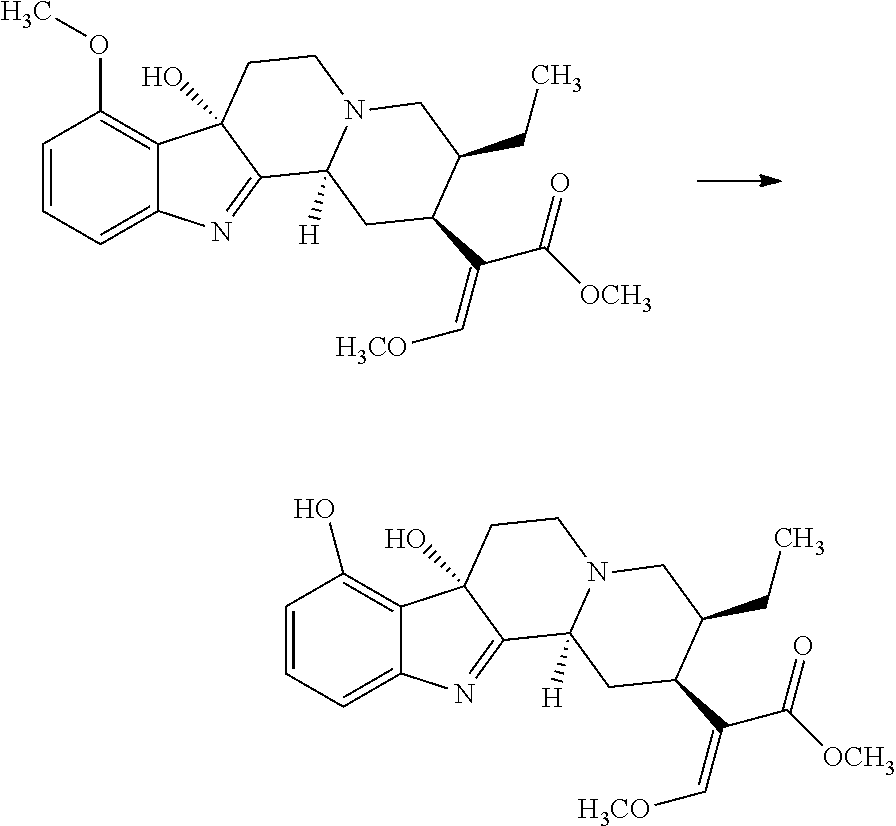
C1=CC=C2C(=C1OC)C1(O)C(=N2)C2([H])N(CC1)CC(CC)C(C(C(=O)[OCH3])=C[H3CO])C2.C1=CC=C2C(=C1O)C1(O)C(=N2)C2([H])N(CC1)CC(CC)C(C(C(=O)[OCH3])=C[H3CO])C2
